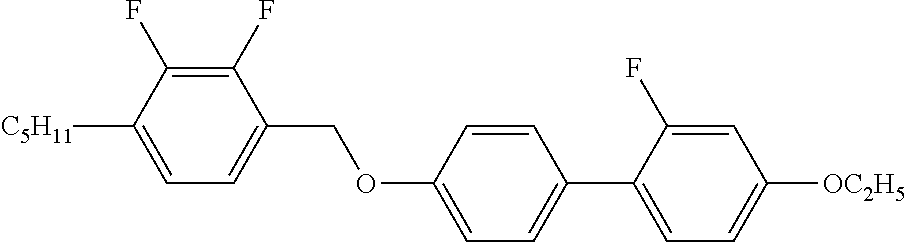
C1(F)=C(F)C([C5H11])=CC=C1COC1=CC=C(C2=CC=C([OC2H5])C=C2F)C=C1
